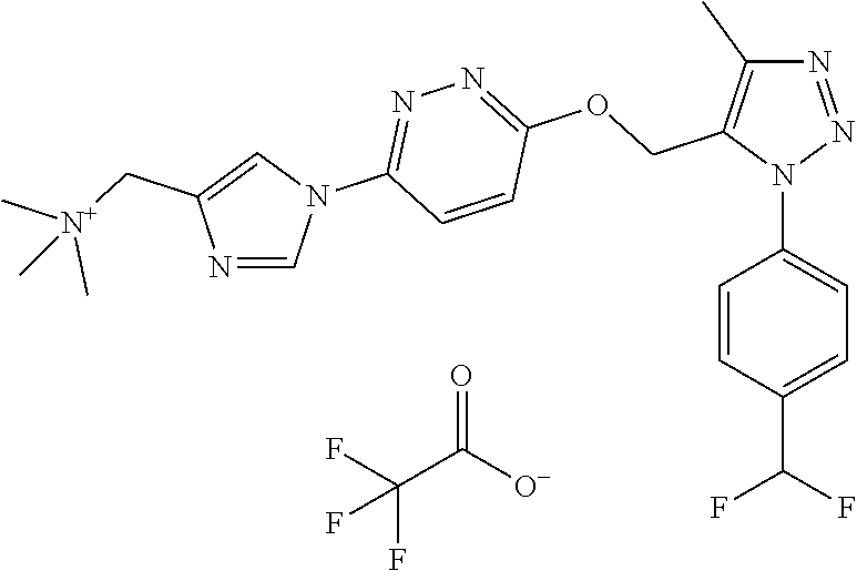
N1=NN(C2=CC=C(C(F)F)C=C2)C(COC2=NN=C(N3C=C(C[N+](C)(C)C)N=C3)C=C2)=C1C.C(C([O-])=O)(F)(F)F
